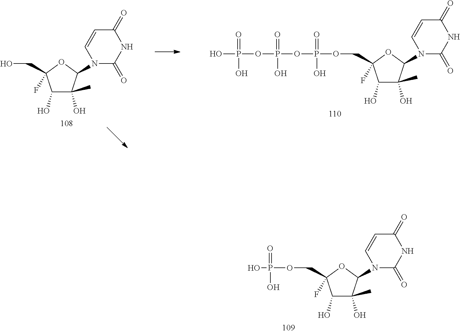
C1(O)C(O)(C)C(N2C(=O)NC(=O)C=C2)OC1(CO)F.OP(=O)(O)OP(=O)(O)OP(=O)(O)OCC1(F)C(O)C(O)(C)C(N2C(=O)NC(=O)C=C2)O1.OP(=O)(O)OCC1(F)C(O)C(O)(C)C(N2C(=O)NC(=O)C=C2)O1
